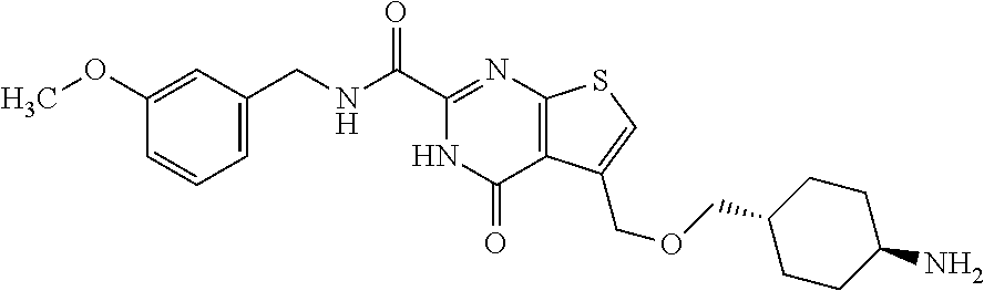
C1=C(CNC(=O)C2=NC3=C(C(=O)N2)C(COCC2CCC(N)CC2)=CS3)C=C(OC)C=C1
